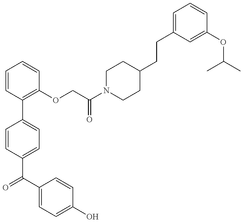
C1=CC(C(C2=CC=C(O)C=C2)=O)=CC=C1C1=C(OCC(N2CCC(CCC3=CC=CC(OC(C)C)=C3)CC2)=O)C=CC=C1
